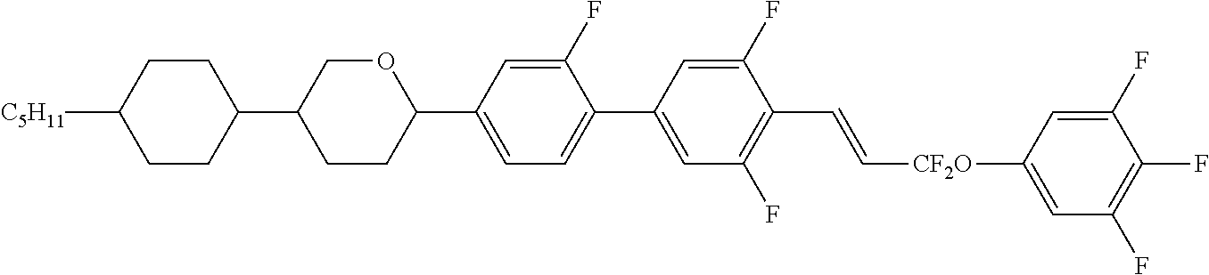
C1(F)=CC(C2OCC(C3CCC([C5H11])CC3)CC2)=CC=C1C1=CC(F)=C(C=C[CF2O]C2=CC(F)=C(F)C(F)=C2)C(F)=C1
